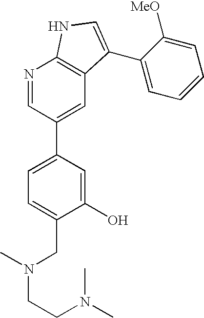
N1=CC(C2=CC=C(CN(CCN(C)C)C)C(O)=C2)=CC2=C1NC=C2C1=CC=CC=C1[MeO]
